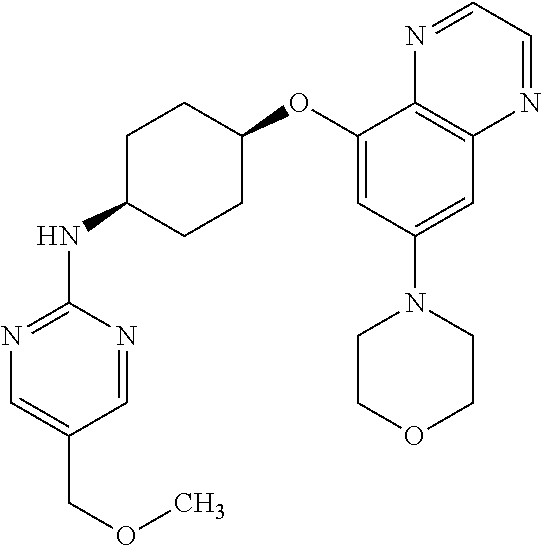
C1=NC(NC2CCC(OC3=CC(N4CCOCC4)=CC4=C3N=CC=N4)CC2)=NC=C1COC
